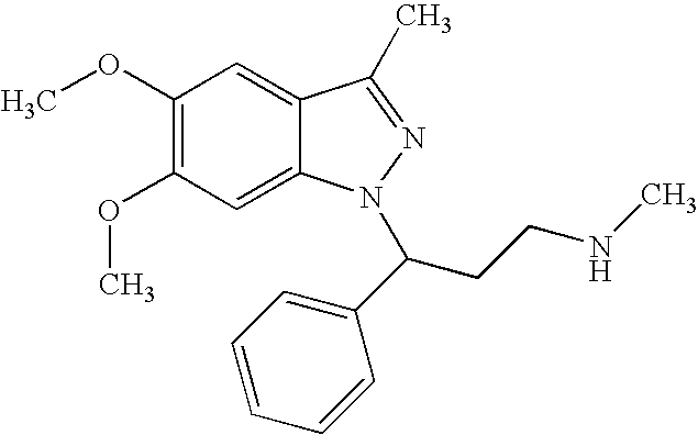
C1(OC)=C(OC)C=C2C(=C1)C(C)=NN2C(CCNC)C1=CC=CC=C1
